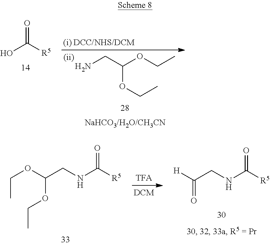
NCC(OCC)OCC.O=C([R5])O.C(CNC([R5])=O)(=O)[H].C(OC(CNC([R5])=O)OCC)C
